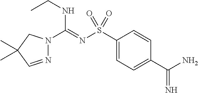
C1(S(N=C(NCC)N2N=CC(C)(C)C2)(=O)=O)=CC=C(C(N)=N)C=C1
